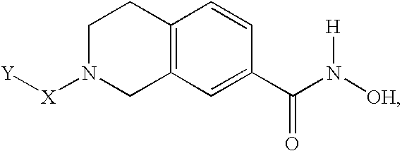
C1N([X][Y])CC2=C(C1)C=CC(C(N([OH])[H])=O)=C2
